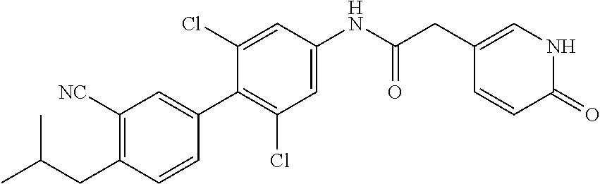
C1(CC(C)C)=C([NC])C=C(C2=C(Cl)C=C(NC(CC3=CNC(=O)C=C3)=O)C=C2Cl)C=C1
